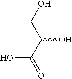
OCC(C(=O)O)O
